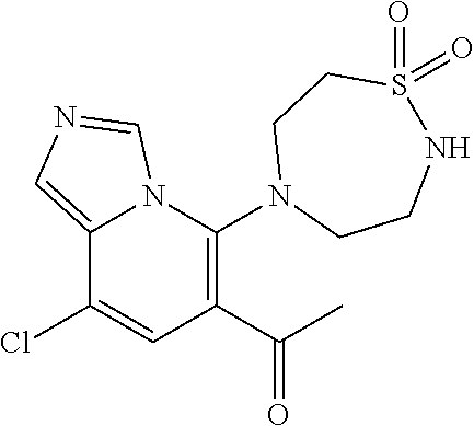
N12C(=CN=C1)C(Cl)=CC(C(C)=O)=C2N1CCNS(=O)(=O)CC1
